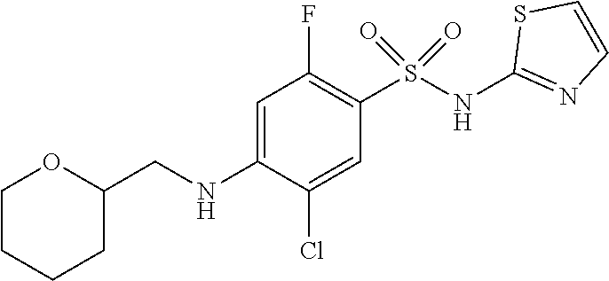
C1=C(NCC2OCCCC2)C(Cl)=CC(S(NC2=NC=CS2)(=O)=O)=C1F
